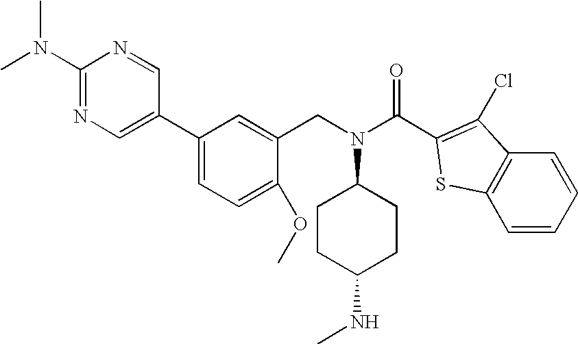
C1(N(C)C)=NC=C(C2=CC=C(OC)C(CN(C3CCC(NC)CC3)C(C3=C(Cl)C4=C(S3)C=CC=C4)=O)=C2)C=N1
